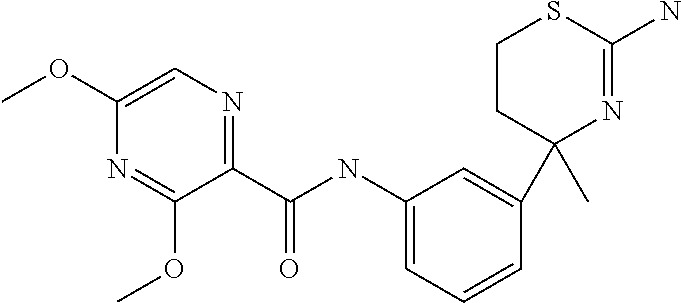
C1(C)(C2=CC(NC(=O)C3=NC=C(OC)N=C3OC)=CC=C2)N=C(N)SCC1
